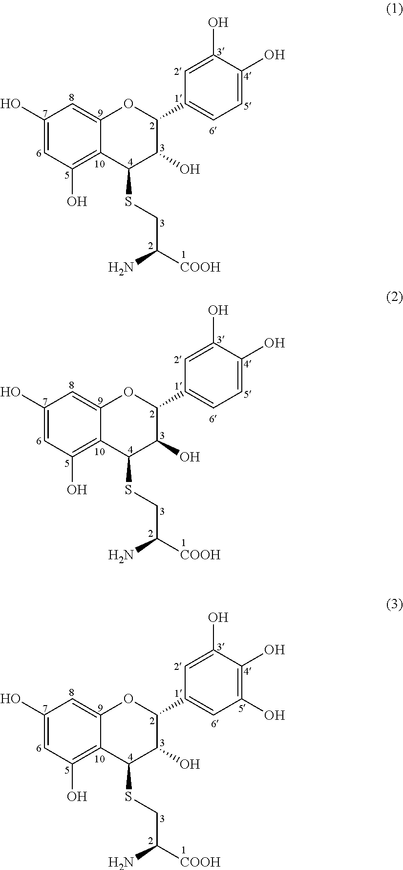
C1(O)=CC(O)=C2C(=C1)OC(C1=CC=C(O)C(O)=C1)C(O)C2SCC([COOH])N.C1(O)=CC(O)=C2C(=C1)OC(C1=CC=C(O)C(O)=C1)C(O)C2SCC([COOH])N.C1(O)=CC(O)=C2C(=C1)OC(C1=CC(O)=C(O)C(O)=C1)C(O)C2SCC([COOH])N
